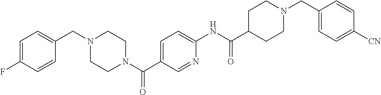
C1=C(F)C=CC(CN2CCN(C(C3=CC=C(NC(C4CCN(CC5=CC=C([CN])C=C5)CC4)=O)N=C3)=O)CC2)=C1
